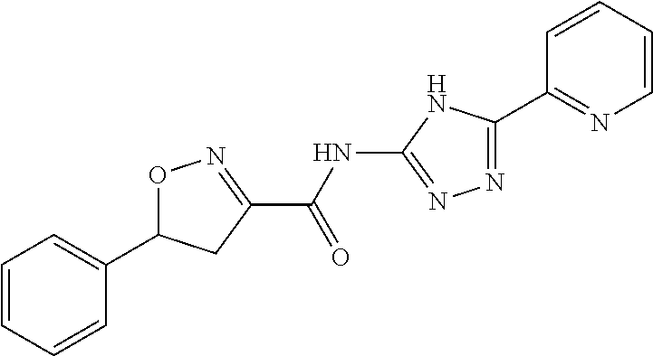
C1(C(=O)NC2=NN=C(C3=NC=CC=C3)N2)=NOC(C2=CC=CC=C2)C1
